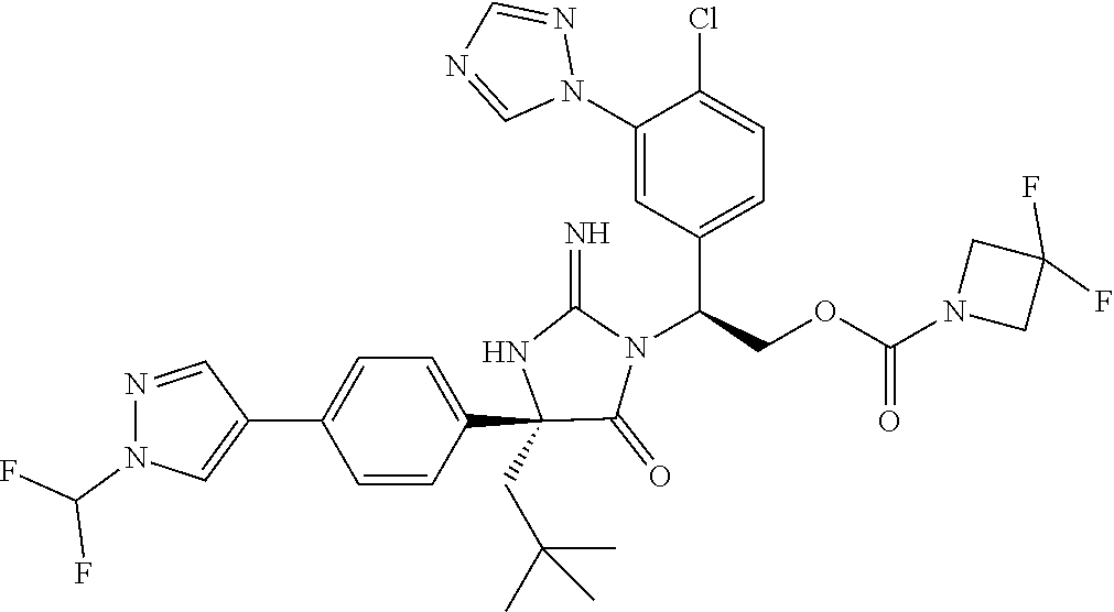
C1(C2=CN(C(F)F)N=C2)=CC=C(C2(CC(C)(C)C)C(=O)N(C(C3=CC=C(Cl)C(N4N=CN=C4)=C3)COC(=O)N3CC(F)(F)C3)C(=N)N2)C=C1
